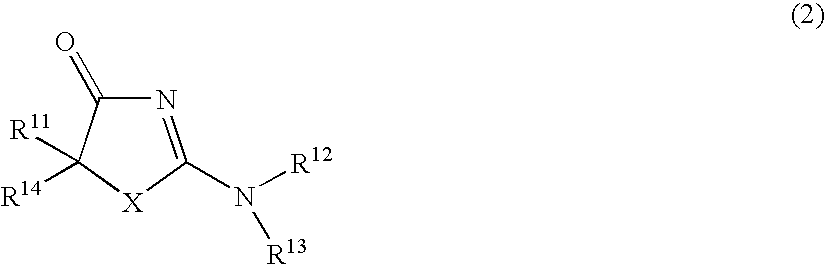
N1=C(N([R12])[R13])[X]C([R14])([R11])C1=O
